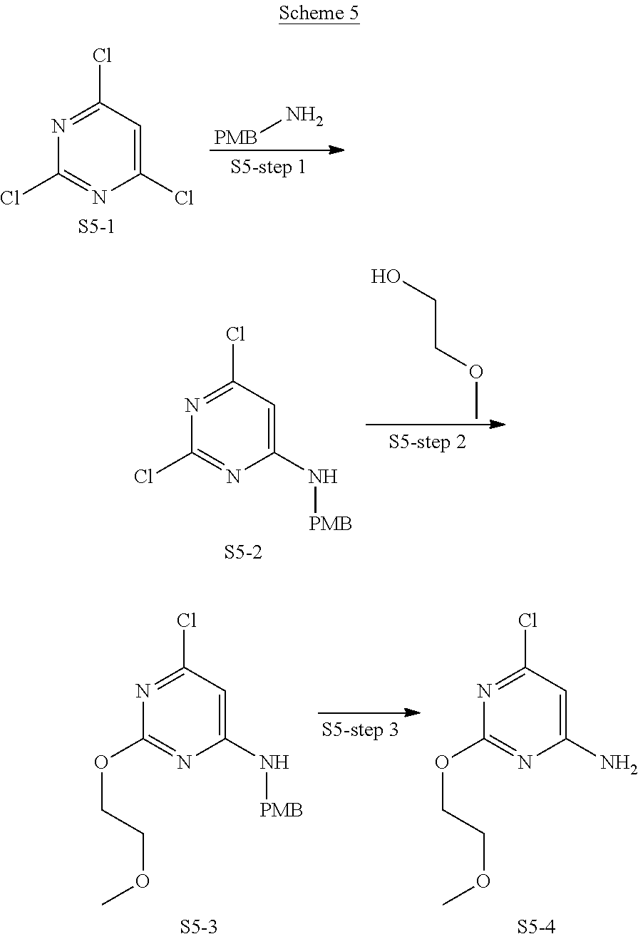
[PMB]N.C1(Cl)=CC(Cl)=NC(Cl)=N1.[S5-1].C1(N[PMB])=CC(Cl)=NC(Cl)=N1.[S5-2].OCCOC.C1(N[PMB])=CC(Cl)=NC(OCCOC)=N1.[S5-3].C1(N)=CC(Cl)=NC(OCCOC)=N1.[S5-4]
